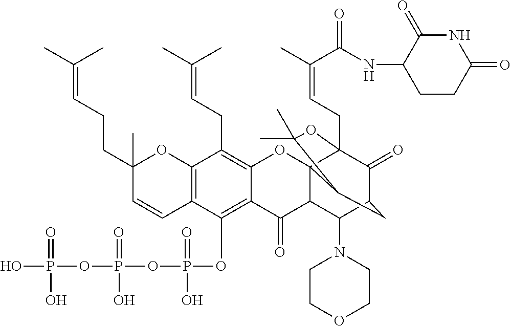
C12=C(OP(=O)(O)OP(OP(O)(=O)O)(=O)O)C3=C(C(CC=C(C)C)=C1OC14C(C2=O)C(N2CCOCC2)C2C(=O)C1(CC=C(C)C(=O)NC1CCC(=O)NC1=O)OC(C)(C)C4C2)OC(C)(CCC=C(C)C)C=C3
